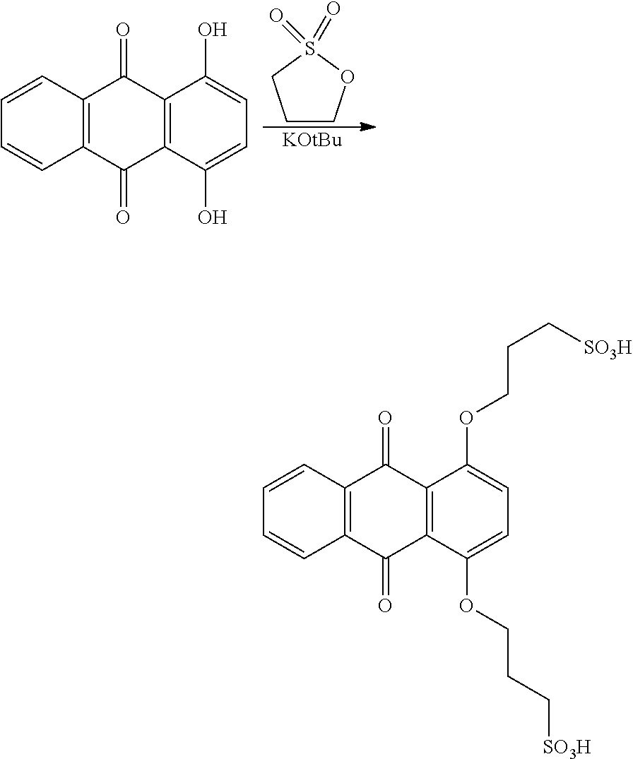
C1COS(=O)(=O)C1.[KOtBu].C1=CC2=C(C=C1)C(=O)C1=C(C2=O)C(O)=CC=C1O.C1=CC2=C(C=C1)C(=O)C1=C(C2=O)C(OCCC[SO3H])=CC=C1OCCC[SO3H]
